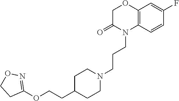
C12=C(C=CC(F)=C1)N(CCCN1CCC(CCOC3=NOCC3)CC1)C(=O)CO2
